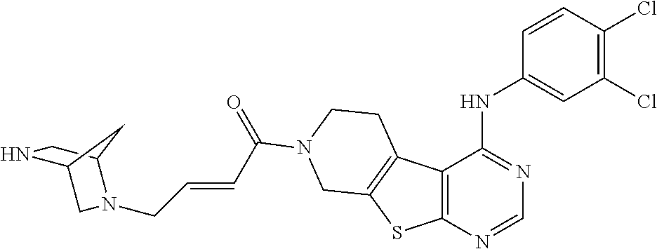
C12=C(N=CN=C1NC1=CC(Cl)=C(Cl)C=C1)SC1=C2CCN(C(=O)C=CCN2C3CC(C2)NC3)C1
